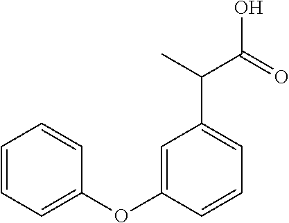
C1=CC=C(OC2=CC(C(C)C(=O)O)=CC=C2)C=C1
